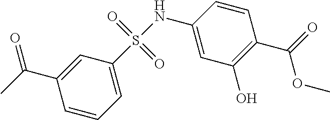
C1=C(S(=O)(=O)NC2=CC(O)=C(C(=O)OC)C=C2)C=C(C(C)=O)C=C1
